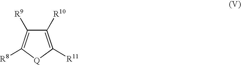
C1([R10])=C([R11])[Q]C([R8])=C1[R9]
